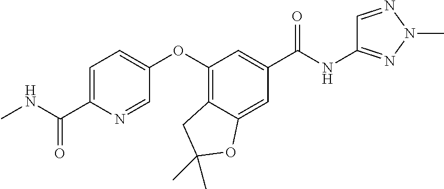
C1=C(C(NC)=O)N=CC(OC2=C3C(=CC(C(NC4=NN(C)N=C4)=O)=C2)OC(C)(C)C3)=C1
